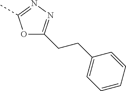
O1C(CCC2=CC=CC=C2)=NN=C1C
